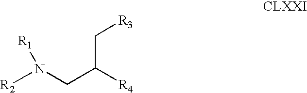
[R2]N(CC([R4])C[R3])[R1]
